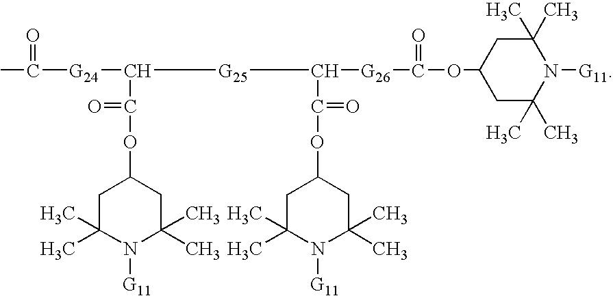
C(=O)([G24]C(C(=O)OC1CC(C)(C)N([G11])C(C)(C)C1)[G25]C(C(=O)OC1CC(C)(C)N([G11])C(C)(C)C1)[G26]C(=O)OC1CC(C)(C)N([G11])C(C)(C)C1)C
